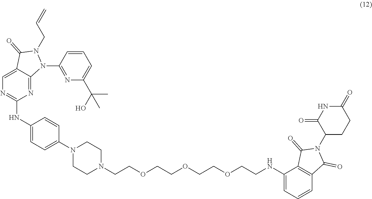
N1(C2=CC=C(NC3=NC=C4C(=N3)N(C3=NC(C(O)(C)C)=CC=C3)N(CC=C)C4=O)C=C2)CCN(CCOCCOCCOCCNC2=CC=CC3=C2C(=O)N(C2CCC(=O)NC2=O)C3=O)CC1
